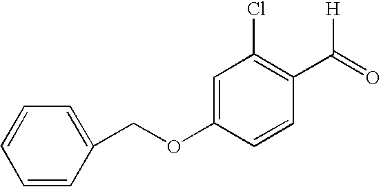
O(C1=CC(Cl)=C(C(=O)[H])C=C1)CC1=CC=CC=C1
